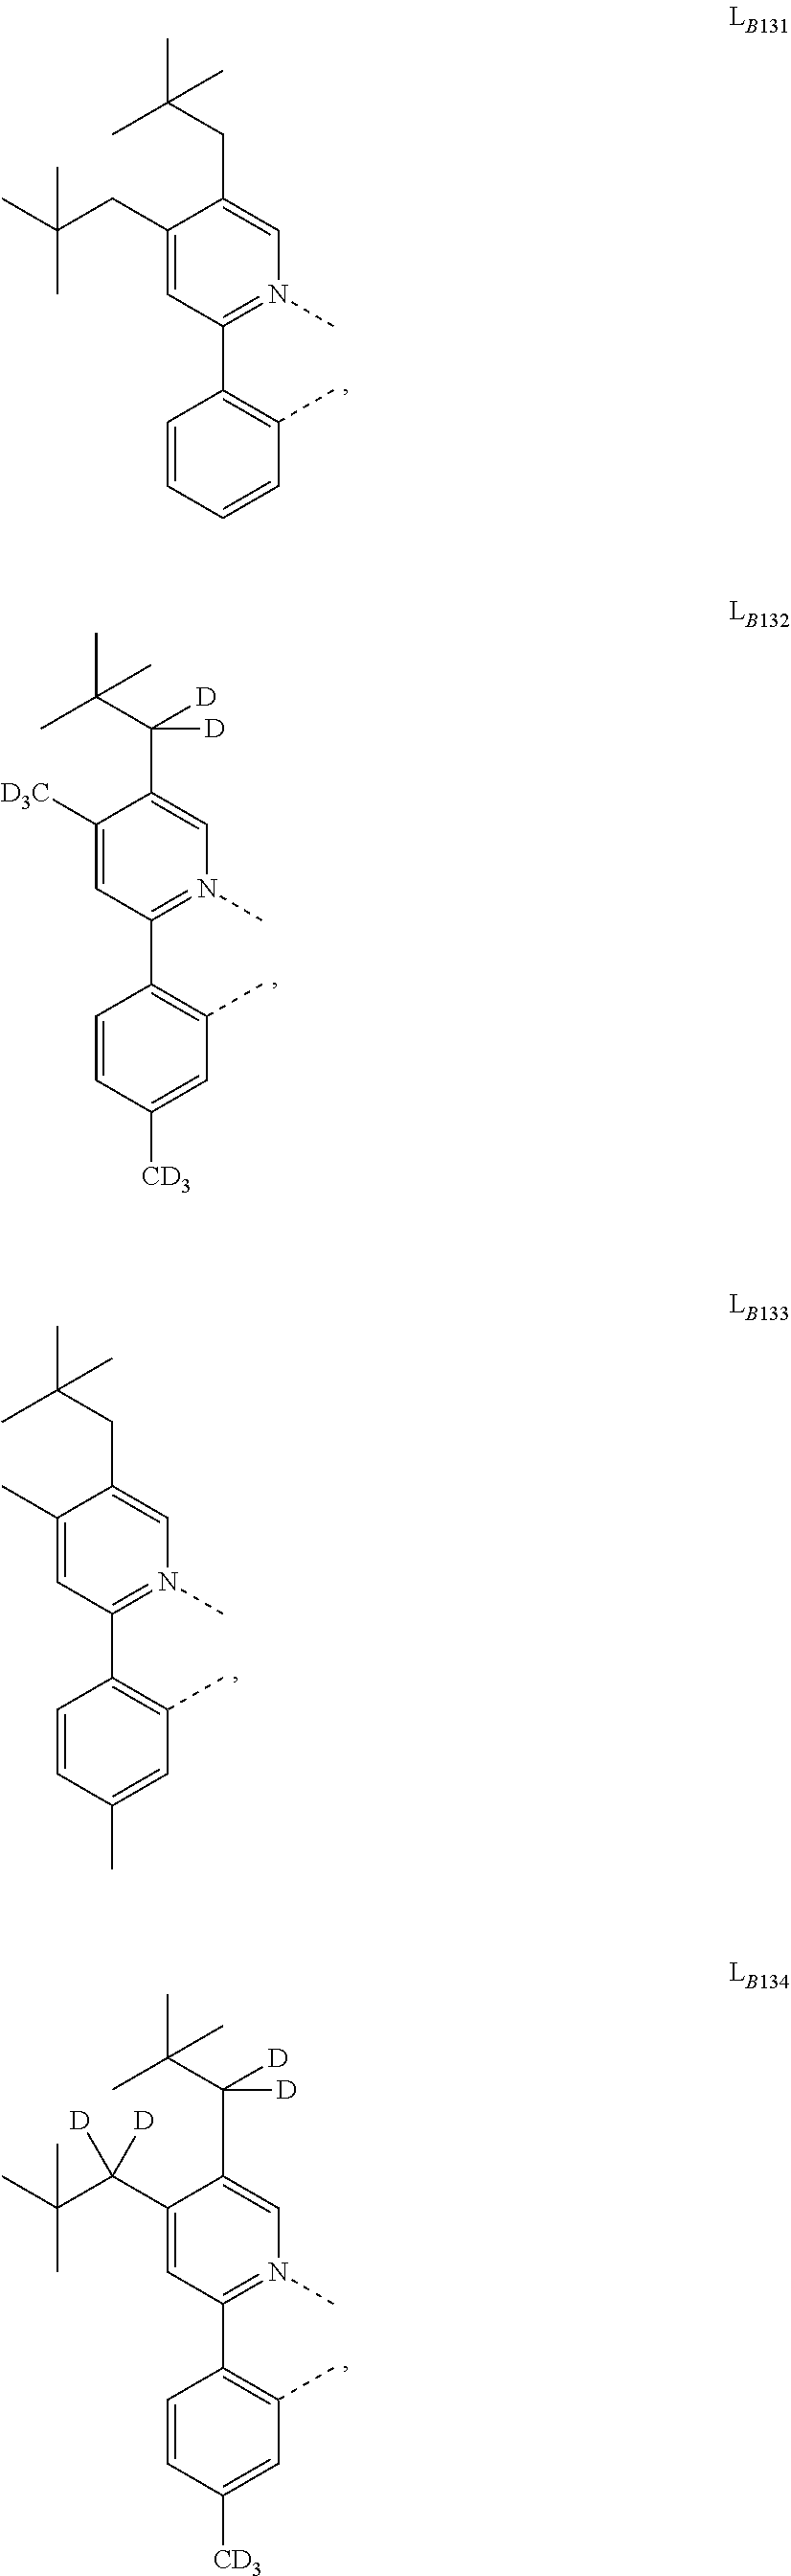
C1([D3C])=CC(C2=C(C)C=C([CD3])C=C2)=N(C)C=C1C(C(C)(C)C)([D])[D].C1(C)=CC(C2=C(C)C=C(C)C=C2)=N(C)C=C1CC(C)(C)C.C1(C(C(C)(C)C)([D])[D])=CC(C2=C(C)C=C([CD3])C=C2)=N(C)C=C1C(C(C)(C)C)([D])[D].C1(CC(C)(C)C)=CC(C2=C(C)C=CC=C2)=N(C)C=C1CC(C)(C)C
